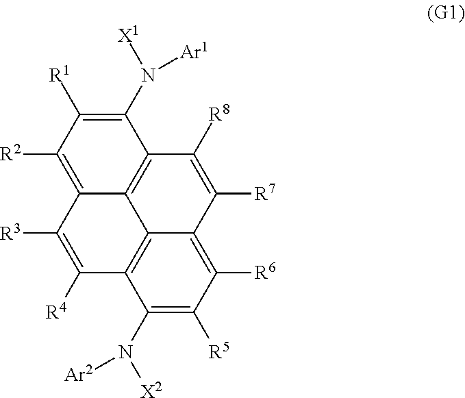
C1(N([X1])[Ar1])=C([R1])C([R2])=C2C3=C1C([R8])=C([R7])C1=C([R6])C([R5])=C(N([Ar2])[X2])C(=C31)C([R4])=C2[R3]
